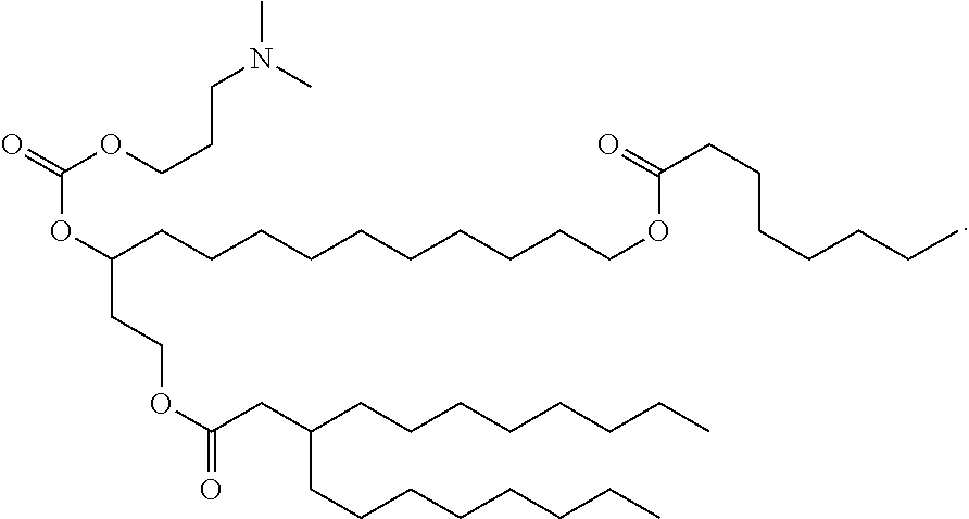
C(OC(CCCCCCCCCCOC(CCCCCCC)=O)CCOC(CC(CCCCCCCC)CCCCCCCC)=O)(OCCCN(C)C)=O
